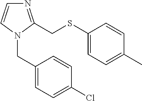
N1=C(CSC2=CC=C(C)C=C2)N(CC2=CC=C(Cl)C=C2)C=C1
